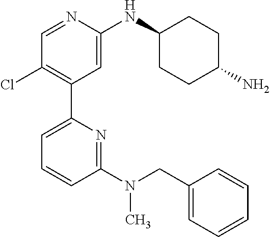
C1=NC(NC2CCC(N)CC2)=CC(C2=CC=CC(N(CC3=CC=CC=C3)C)=N2)=C1Cl
